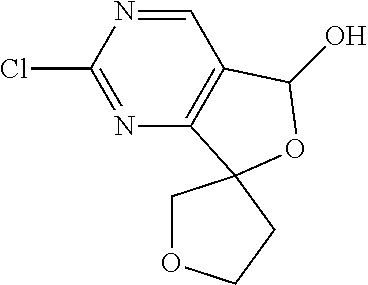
ClC1=NC2=C(C=N1)C(O)OC21COCC1
